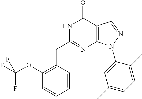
C1(OC(F)(F)F)=C(CC2=NC3=C(C(=O)N2)C=NN3C2=CC(C)=CC=C2C)C=CC=C1
